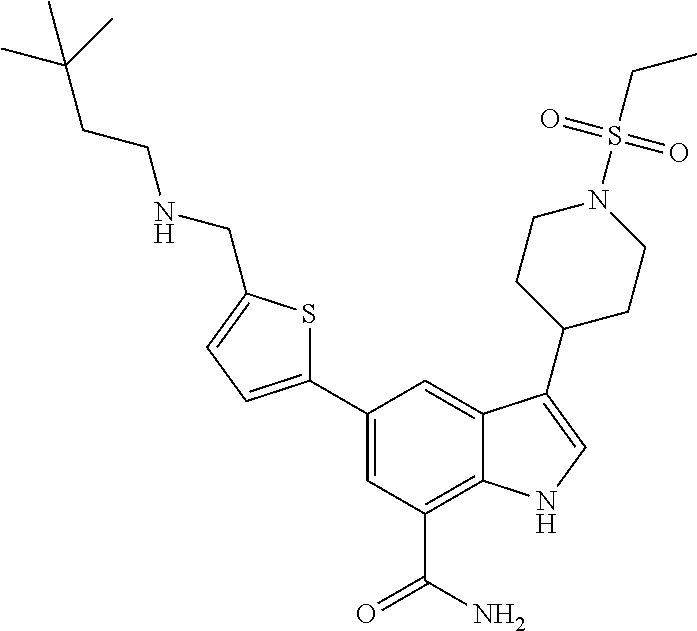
C1=C(C2=CC=C(CNCCC(C)(C)C)S2)C=C2C(=C1C(N)=O)NC=C2C1CCN(S(CC)(=O)=O)CC1
